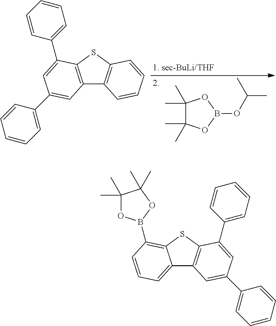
C1(C)(C)C(C)(C)OB(OC(C)C)O1.C12=C(SC3=C1C=CC=C3)C(C1=CC=CC=C1)=CC(C1=CC=CC=C1)=C2.C12=CC=CC(B3OC(C)(C)C(C)(C)O3)=C1SC1=C2C=C(C2=CC=CC=C2)C=C1C1=CC=CC=C1
